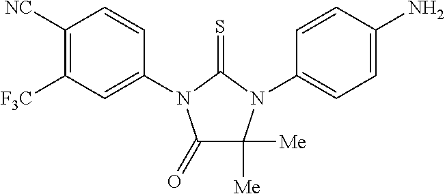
C1(=O)C([Me])([Me])N(C2=CC=C(N)C=C2)C(=S)N1C1=CC([F3C])=C([NC])C=C1
